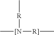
C[[N]([R]C)[R]]C
